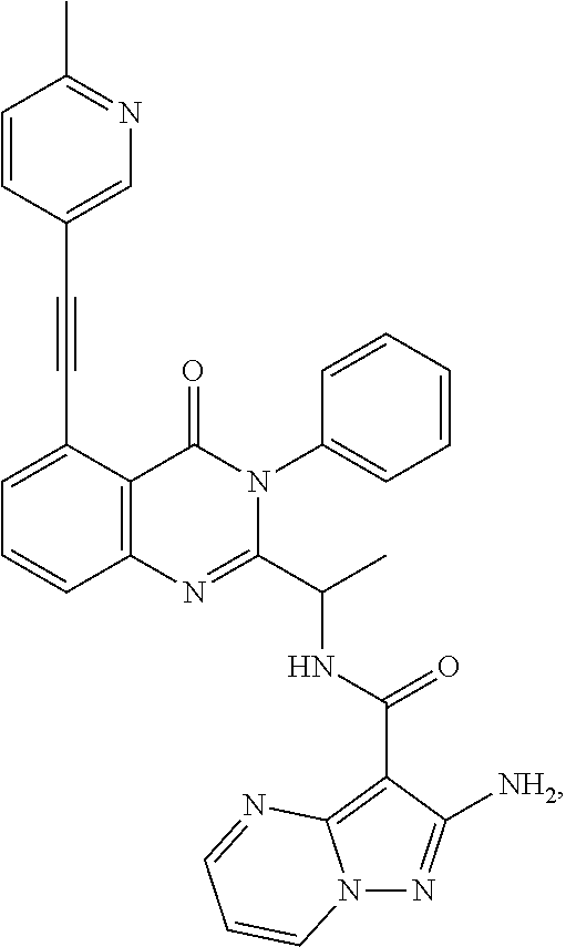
C12=C(C(C#CC3=CN=C(C)C=C3)=CC=C1)C(=O)N(C1=CC=CC=C1)C(C(C)NC(C1=C3N(N=C1[NH2])C=CC=N3)=O)=N2
